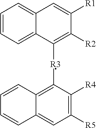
C1=CC=C2C(=C1)C=C([R1])C([R2])=C2[R3]C1=C2C(=CC([R5])=C1[R4])C=CC=C2
